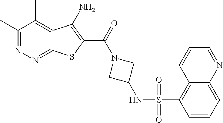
C1(C)=NN=C2C(=C1C)C(N)=C(C(=O)N1CC(NS(C3=C4C(=CC=C3)N=CC=C4)(=O)=O)C1)S2
